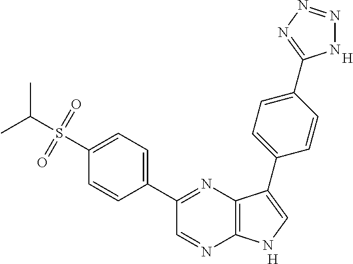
[H].C1(C2=NC3=C(N=C2)NC=C3C2=CC=C(C3=NN=NN3)C=C2)=CC=C(S(C(C)C)(=O)=O)C=C1.[H]
